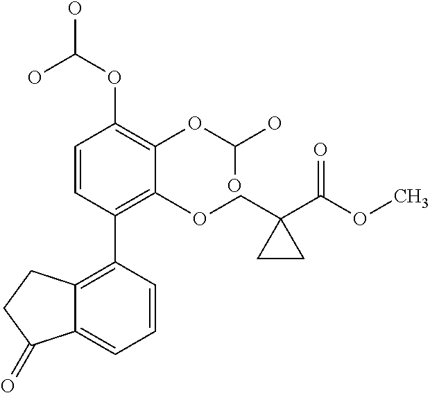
C1=CC(C2=C3C(=CC=C2)C(=O)CC3)=C(OCC2(C(OC)=O)CC2)C(OC(O)O)=C1OC(O)O
